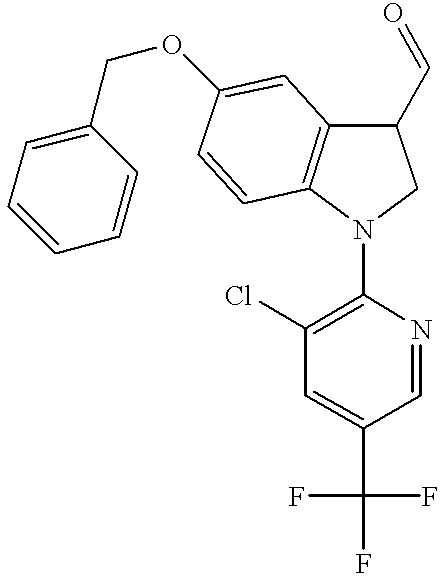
C1(C=O)C2=C(N(C3=C(Cl)C=C(C(F)(F)F)C=N3)C1)C=CC(OCC1=CC=CC=C1)=C2
